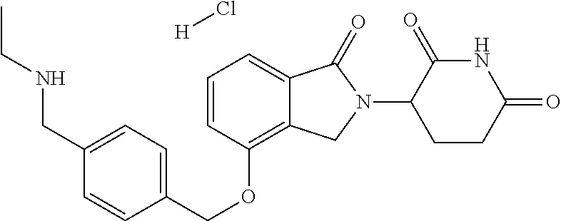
C(OC1=C2C(=CC=C1)C(=O)N(C1C(=O)NC(=O)CC1)C2)C1=CC=C(CNCC)C=C1.Cl[H]
